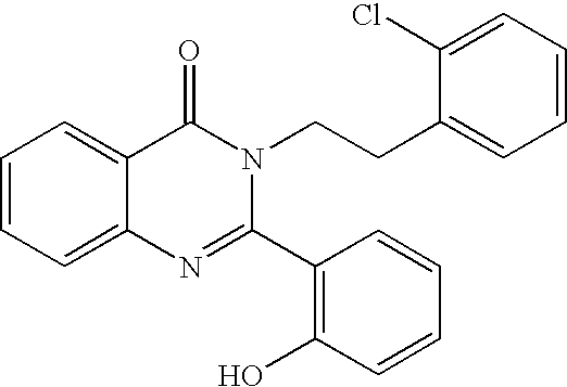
C1=CC=C2C(=C1)C(=O)N(CCC1=CC=CC=C1Cl)C(C1=C(O)C=CC=C1)=N2
